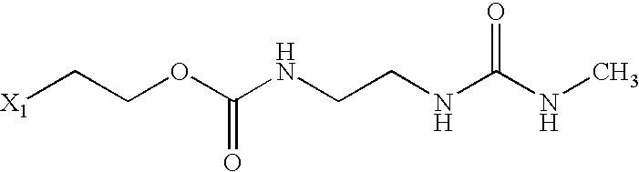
[X1]CCOC(NCCNC(NC)=O)=O
